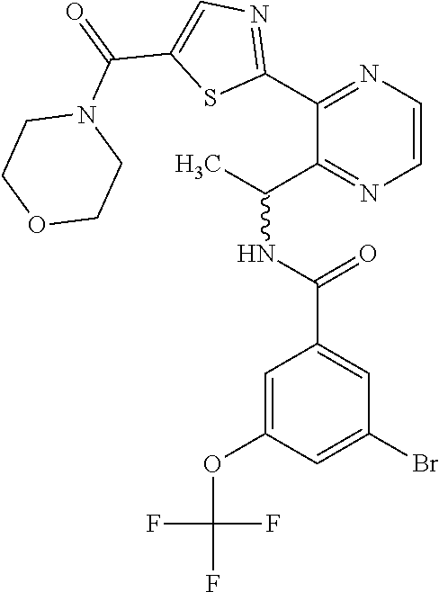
C1=C(Br)C=C(C(NC(C)C2=NC=CN=C2C2=NC=C(C(=O)N3CCOCC3)S2)=O)C=C1OC(F)(F)F
